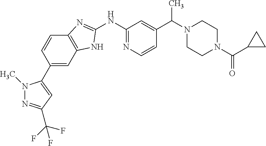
C1=C(C2=CC(C(F)(F)F)=NN2C)C=CC2=C1NC(NC1=NC=CC(C(N3CCN(C(=O)C4CC4)CC3)C)=C1)=N2
